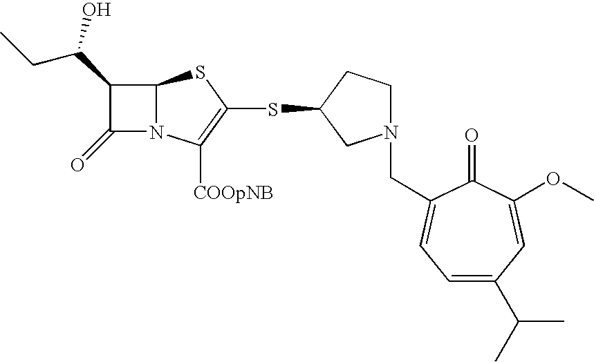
C(N1CCC(SC2=C([COOpNB])N3C(S2)C(C(CC)O)C3=O)C1)C1=CC=C(C(C)C)C=C(OC)C1=O
